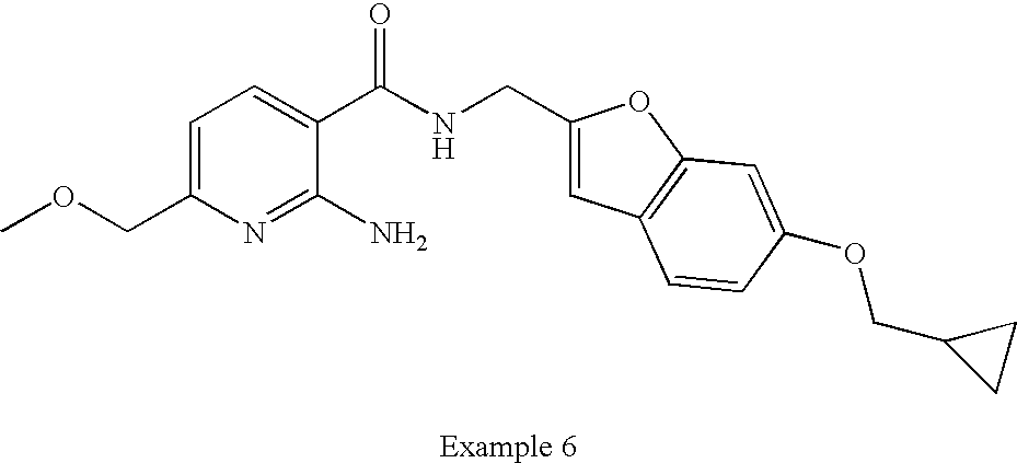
C1=C(COC)N=C(N)C(C(NCC2=CC3=C(O2)C=C(OCC2CC2)C=C3)=O)=C1
